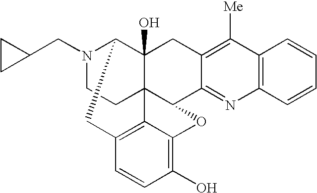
N1(CC2CC2)CCC23C4(O)C1CC1=C2C(=C(O)C=C1)OC3C1=NC2=C(C([Me])=C1C4)C=CC=C2
